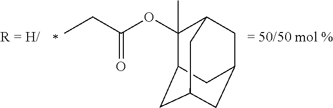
C1(C)(OC(CC)=O)C2CC3CC(CC1C3)C2
